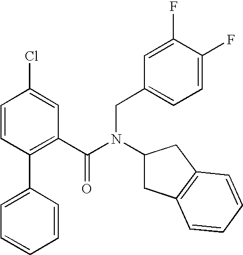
C1(C2=CC=CC=C2)=C(C(N(CC2=CC=C(F)C(F)=C2)C2CC3=C(C2)C=CC=C3)=O)C=C(Cl)C=C1
